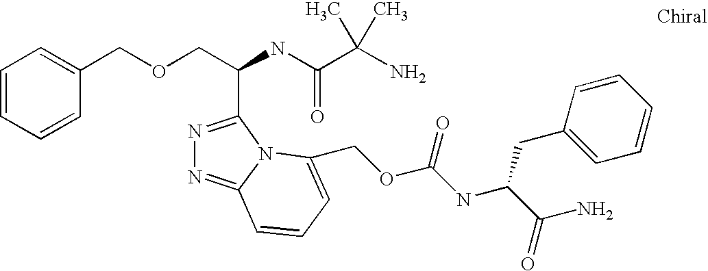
N1=C(C(COCC2=CC=CC=C2)NC(C(N)(C)C)=O)N2C(=N1)C=CC=C2COC(NC(C(=O)N)CC1=CC=CC=C1)=O
